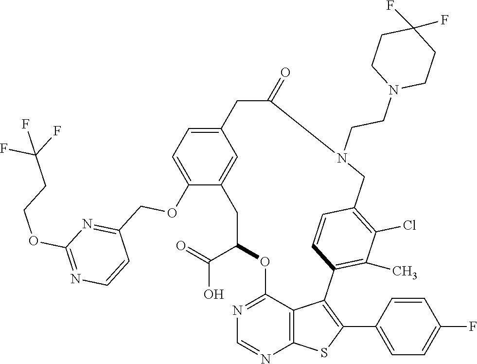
C1C(C(=O)O)OC2=NC=NC3=C2C(=C(C2=CC=C(F)C=C2)S3)C2=C(C)C(Cl)=C(C=C2)CN(CCN2CCC(F)(F)CC2)C(=O)CC2=CC=C(OCC3=NC(OCCC(F)(F)F)=NC=C3)C1=C2
